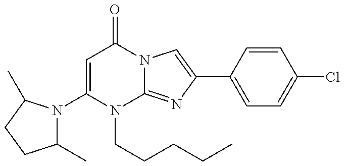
C1(N2C(C)CCC2C)=CC(=O)N2C(=NC(C3=CC=C(Cl)C=C3)=C2)N1CCCCC
